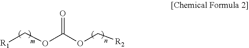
[R1]COC(OC[R2])=O
